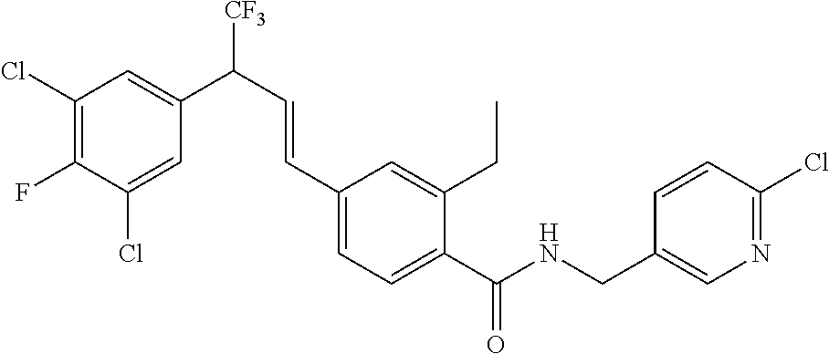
C1(Cl)=CC(C(C=CC2=CC=C(C(NCC3=CN=C(Cl)C=C3)=O)C(CC)=C2)[CF3])=CC(Cl)=C1F
